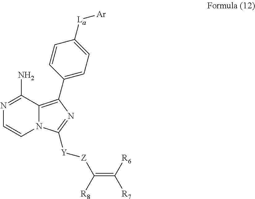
N1=C(N)C2=C(C3=CC=C([La][Ar])C=C3)N=C([Y][Z]C(=C([R6])[R7])[R8])N2C=C1
